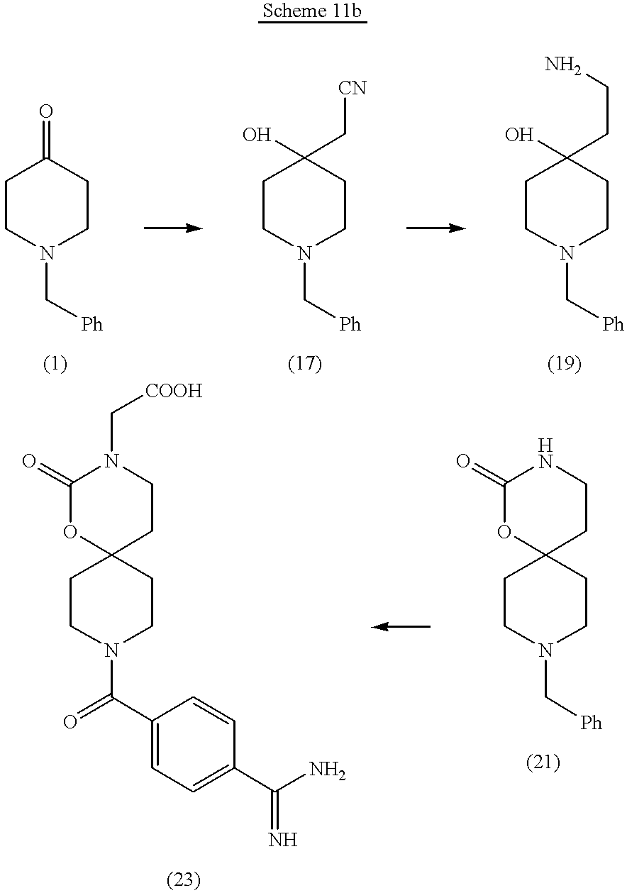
C1CN(C[Ph])CCC1=O.C1CN(C[Ph])CCC1(O)C[CN].C1CN(C[Ph])CCC1(O)CCN.C1(=O)OC2(CCN1)CCN(C[Ph])CC2.C1(=O)OC2(CCN1C[COOH])CCN(C(C1=CC=C(C(N)=N)C=C1)=O)CC2
